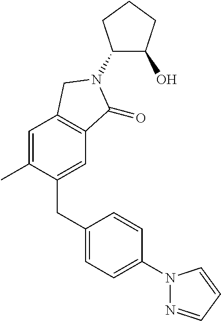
C1(CC2=CC=C(N3N=CC=C3)C=C2)=CC2=C(C=C1C)CN(C1C(O)CCC1)C2=O
